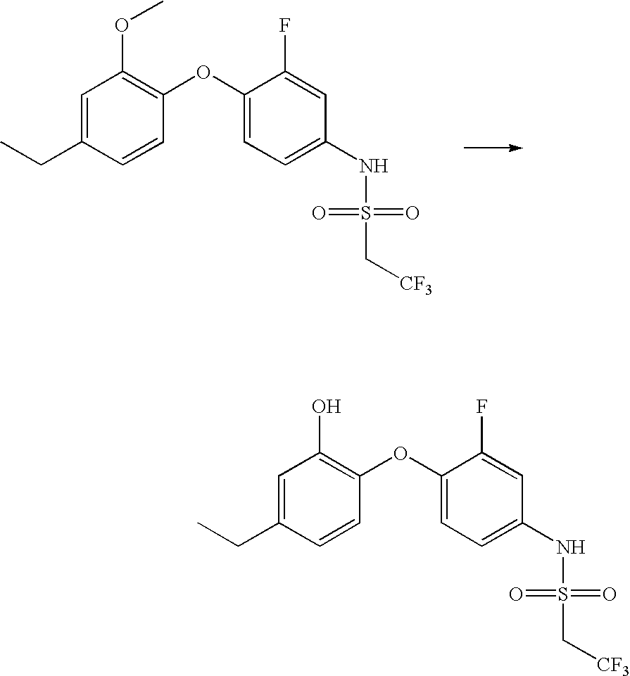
C1=C(CC)C=CC(OC2=CC=C(NS(C[CF3])(=O)=O)C=C2F)=C1O.C1=C(CC)C=CC(OC2=CC=C(NS(C[CF3])(=O)=O)C=C2F)=C1OC
